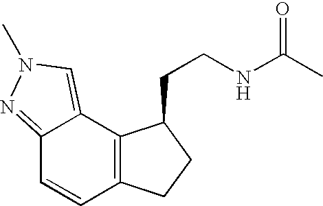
C1=CC2=C(C3=CN(C)N=C13)C(CCNC(C)=O)CC2
